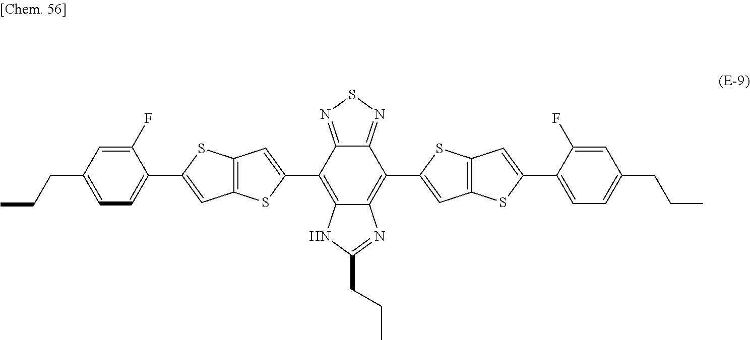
C(C1=CC=C(C2=CC3=C(C=C(C4=C5C(=C(C6=CC7=C(S6)C=C(C6=CC=C(CCC)C=C6F)S7)C6=NSN=C46)N=C(CCC)N5)S3)S2)C(F)=C1)CC
